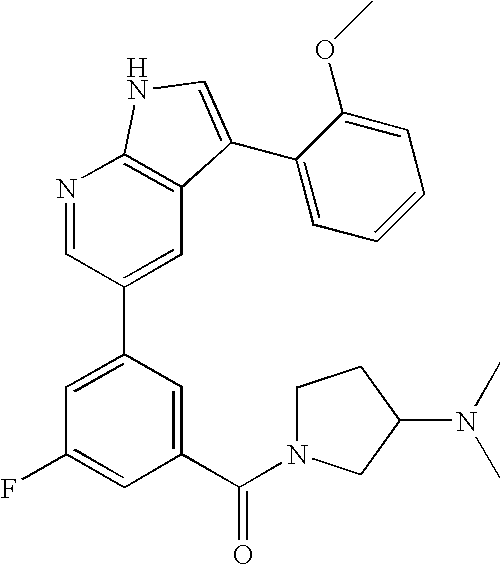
C1(C(N2CCC(N(C)C)C2)=O)=CC(C2=CC3=C(N=C2)NC=C3C2=CC=CC=C2OC)=CC(F)=C1
